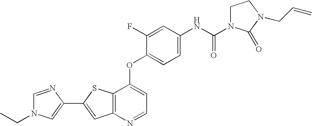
C12=C(SC(C3=CN(CC)C=N3)=C1)C(OC1=CC=C(NC(=O)N3CCN(CC=C)C3=O)C=C1F)=CC=N2
